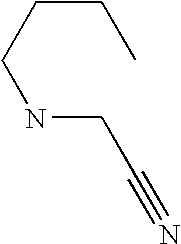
N(CC#N)CCCC
